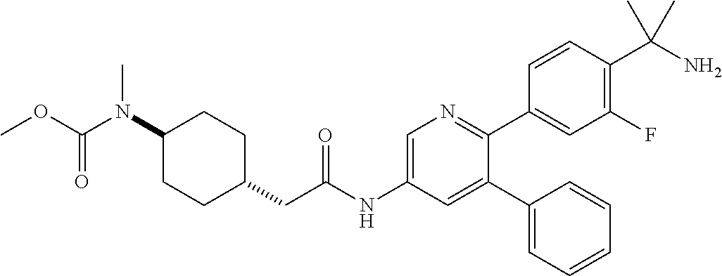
C1(N(C(OC)=O)C)CCC(CC(NC2=CN=C(C3=CC(F)=C(C(N)(C)C)C=C3)C(C3=CC=CC=C3)=C2)=O)CC1
